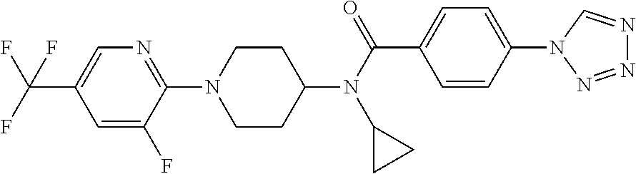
N1=C(N2CCC(N(C(=O)C3=CC=C(N4C=NN=N4)C=C3)C3CC3)CC2)C(F)=CC(C(F)(F)F)=C1
